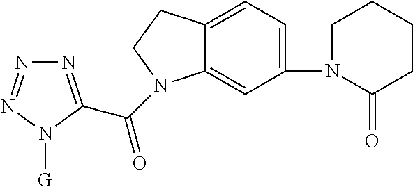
N1=C(C(=O)N2C3=CC(N4C(=O)CCCC4)=CC=C3CC2)N([G])N=N1
